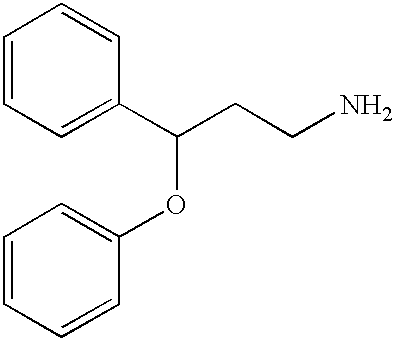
C1=CC=C(C(CCN)OC2=CC=CC=C2)C=C1
